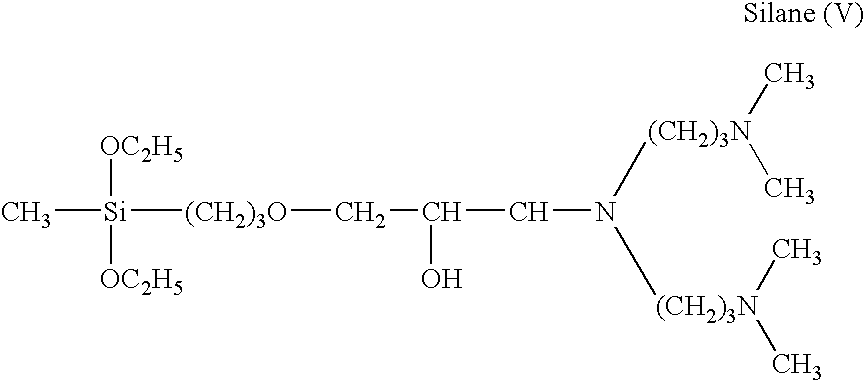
C[Si]([OC2H5])([OC2H5])[(CH2)3O]CC(CN([(CH2)3N](C)C)[(CH2)3N](C)C)O
